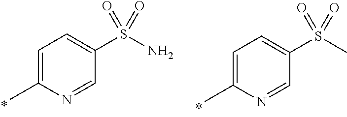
C1=C(C)N=CC(S(N)(=O)=O)=C1.C1=C(C)N=CC(S(C)(=O)=O)=C1
